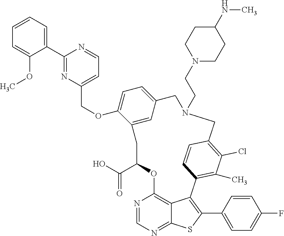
C1=CC=C(C2=NC(COC3=CC=C4C=C3CC(C(=O)O)OC3=C5C(=NC=N3)SC(C3=CC=C(F)C=C3)=C5C3=C(C)C(Cl)=C(C=C3)CN(CCN3CCC(NC)CC3)C4)=CC=N2)C(OC)=C1
